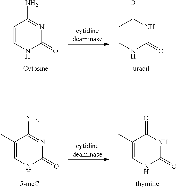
C1=CNC(=O)N=C1N.C1=CNC(=O)NC1=O.C1(C)=CNC(=O)N=C1N.C1(C)=CNC(=O)NC1=O
